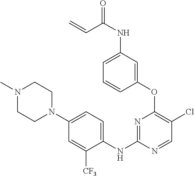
C1(OC2=C(Cl)C=NC(NC3=CC=C(N4CCN(C)CC4)C=C3[CF3])=N2)=CC(NC(=O)C=C)=CC=C1
